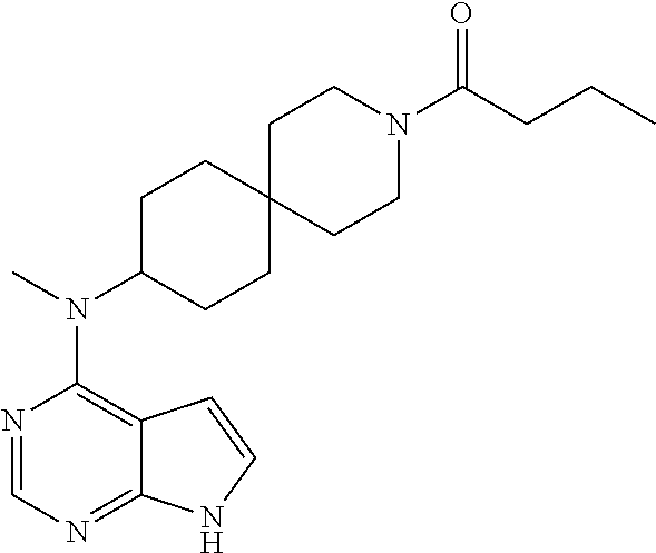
N1=CN=C2C(=C1N(C)C1CCC3(CC1)CCN(C(CCC)=O)CC3)C=CN2
